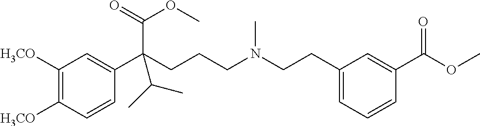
C1([H3CO])=C([H3CO])C=CC(C(CCCN(CCC2=CC=CC(C(OC)=O)=C2)C)(C(=O)OC)C(C)C)=C1
